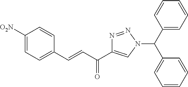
C1([O2N])=CC=C(C=CC(=O)C2=CN(C(C3=CC=CC=C3)C3=CC=CC=C3)N=N2)C=C1
